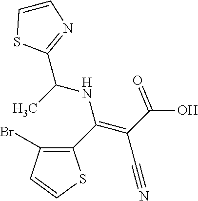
C1(C(=C(C#N)C(O)=O)NC(C)C2=NC=CS2)=C(Br)C=CS1
